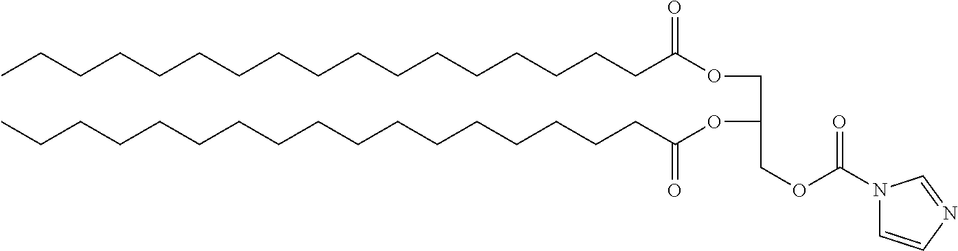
CCCCCCCCCCCCCCCCCC(OCC(OC(CCCCCCCCCCCCCCCCC)=O)COC(=O)N1C=CN=C1)=O
